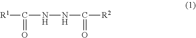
[R1]C(=O)NNC(=O)[R2]
